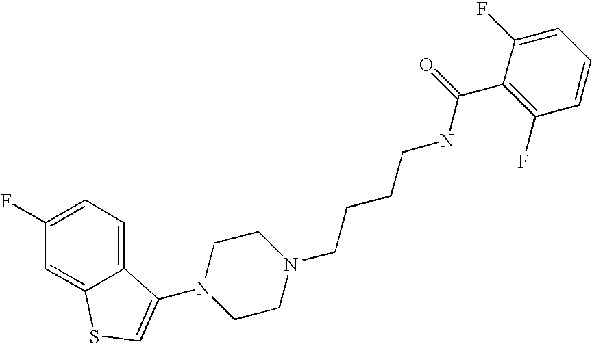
C1=C(F)C=C2C(=C1)C(N1CCN(CCCCNC(C3=C(F)C=CC=C3F)=O)CC1)=CS2
